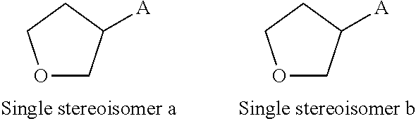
O1CC([A])CC1.O1CC([A])CC1
